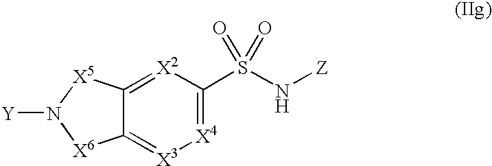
[X4]1=C(S(N[Z])(=O)=O)[X2]=C2C(=[X3]1)[X6]N([Y])[X5]2
